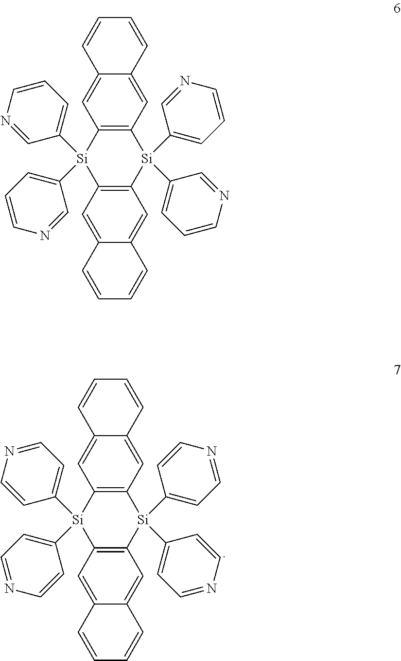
C12=C(C=C3C(=C1)C=CC=C3)[Si](C1=CC=NC=C1)(C1=CC=NC=C1)C1=C([Si]2(C2=CC=NC=C2)C2=CC=NC=C2)C=C2C(=C1)C=CC=C2.C12=C(C=C3C(=C1)C=CC=C3)[Si](C1=CC=CN=C1)(C1=CC=CN=C1)C1=C([Si]2(C2=CC=CN=C2)C2=CC=CN=C2)C=C2C(=C1)C=CC=C2
